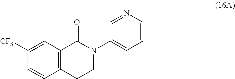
C12=C(CCN(C3=CC=CN=C3)C1=O)C=CC([CF3])=C2
